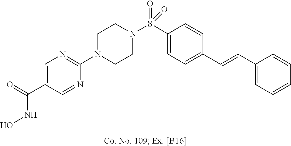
N1(C2=NC=C(C(NO)=O)C=N2)CCN(S(C2=CC=C(C=CC3=CC=CC=C3)C=C2)(=O)=O)CC1
